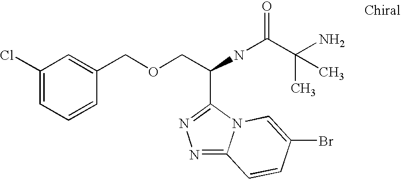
N1=C2N(C(C(COCC3=CC(Cl)=CC=C3)NC(C(N)(C)C)=O)=N1)C=C(Br)C=C2
